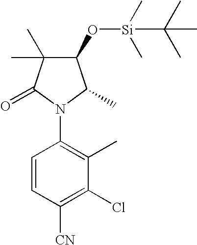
C1=CC([CN])=C(Cl)C(C)=C1N1C(C)C(O[Si](C)(C)C(C)(C)C)C(C)(C)C1=O
